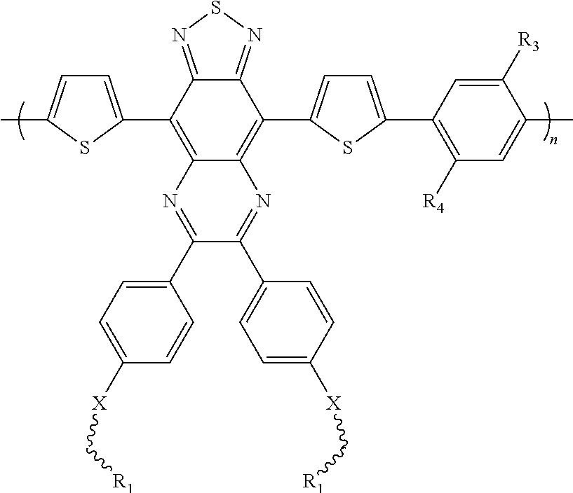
C12=NSN=C1C(C1=CC=C(C3=C([R4])C=C(C)C([R3])=C3)S1)=C1C(=C2C2=CC=C(C)S2)N=C(C2=CC=C([X]C[R1])C=C2)C(C2=CC=C([X]C[R1])C=C2)=N1
